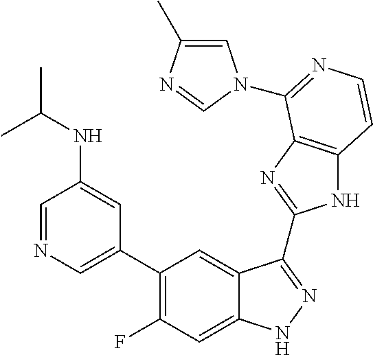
C1=C(C2=C(F)C=C3C(=C2)C(C2=NC4=C(N2)C=CN=C4N2C=C(C)N=C2)=NN3)C=C(NC(C)C)C=N1
